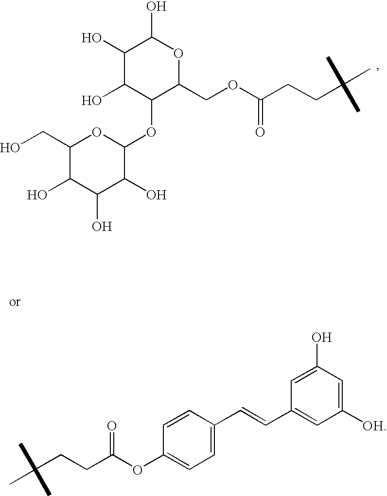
C1(O)C(O)C(OC2OC(CO)C(O)C(O)C2O)C(COC(CCC(C)(C)C)=O)OC1O.CC(CCC(OC1=CC=C(C=CC2=CC([OH])=CC(O)=C2)C=C1)=O)(C)C
